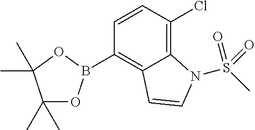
C1(C)(C)OB(C2=C3C(=C(Cl)C=C2)N(S(C)(=O)=O)C=C3)OC1(C)C
